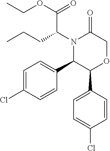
N1(C(CCC)C(OCC)=O)C(C2=CC=C(Cl)C=C2)C(C2=CC=C(Cl)C=C2)OCC1=O
